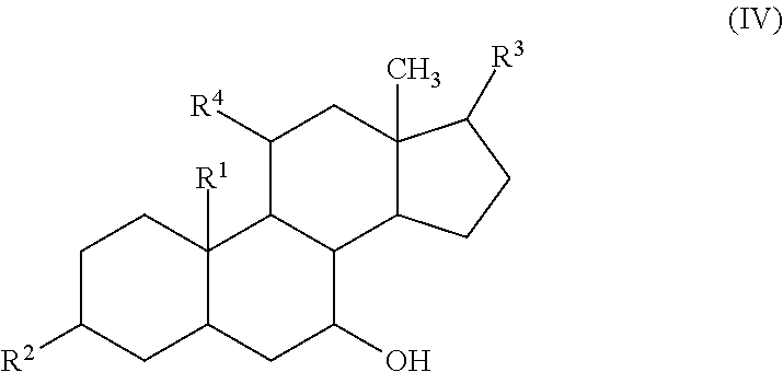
C1C([R2])CC2C([R1])(C1)C1C(C(O)C2)C2C(C)(CC1[R4])C([R3])CC2
